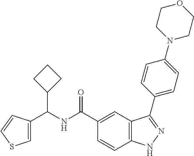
C1=C(C(NC(C2=CC3=C(C=C2)NN=C3C2=CC=C(N3CCOCC3)C=C2)=O)C2CCC2)C=CS1
